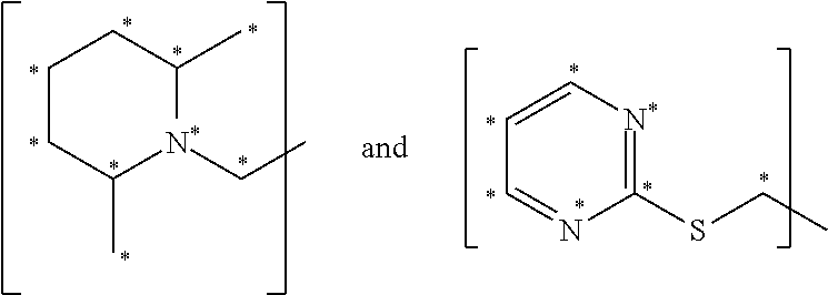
C1=C[N*]=C(SCC)N=C1.C1CC(C)[N*](CC)C(C)C1
